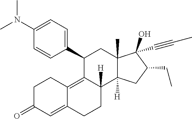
C1(N(C)C)=CC=C(C2C3=C4C(=CC(=O)CC4)CCC3([H])C3([H])C(C)(C2)C(O)(C#CC)C(CC)C3)C=C1
